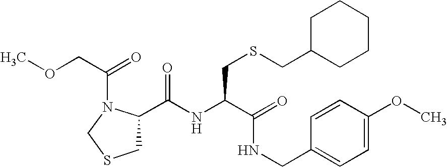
C1(C(NC(C(=O)NCC2=CC=C(OC)C=C2)CSCC2CCCCC2)=O)CSCN1C(COC)=O
